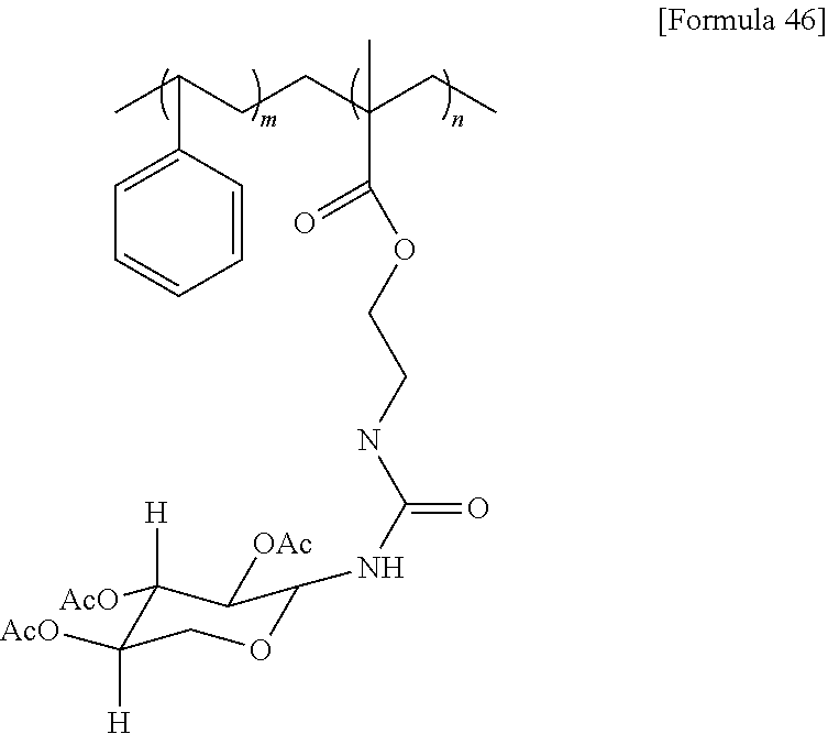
C1([AcO])([H])C([AcO])([H])COC(NC(NCCOC(C(CCC(C)C2=CC=CC=C2)(CC)C)=O)=O)C1[OAc]
